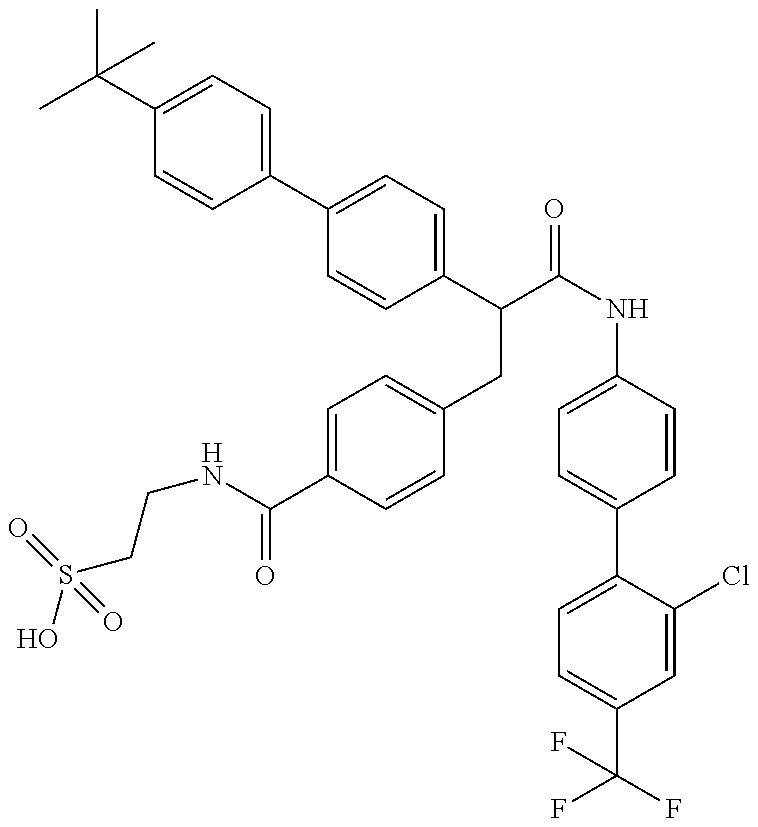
OS(CCNC(=O)C1=CC=C(CC(C2=CC=C(C3=CC=C(C(C)(C)C)C=C3)C=C2)C(=O)NC2=CC=C(C3=CC=C(C(F)(F)F)C=C3Cl)C=C2)C=C1)(=O)=O
